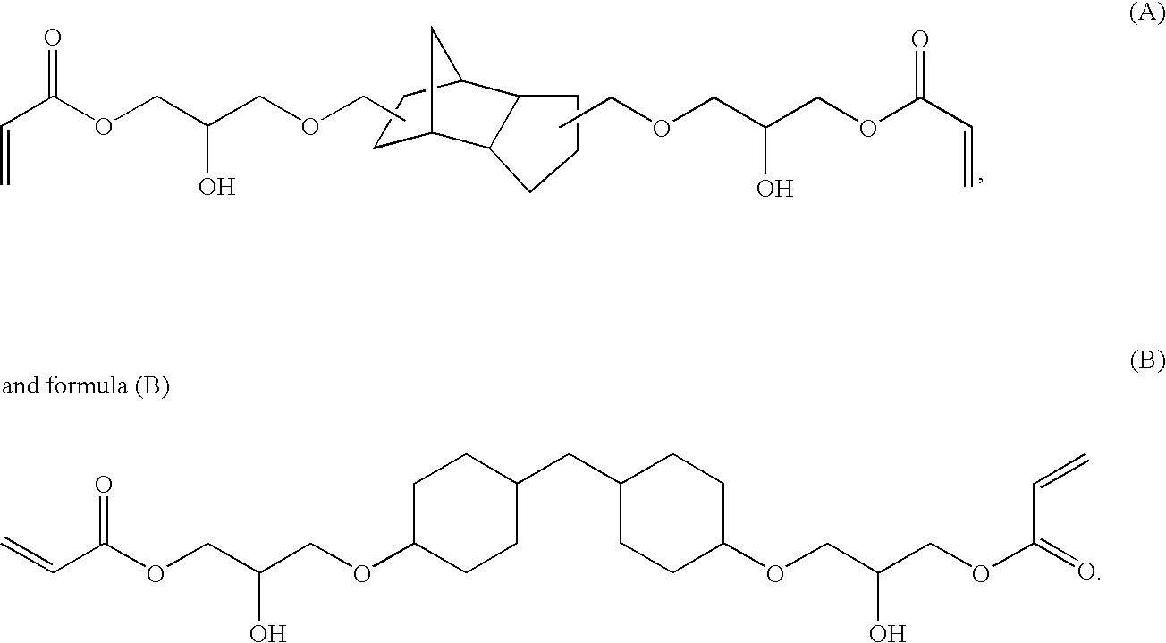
O(CC(COC(C=C)=O)O)CC.C(C(OCC(COCC)O)=O)=C.C1C2C3C(C(C1)C2)CCC3.C(C(OCC(COC1CCC(CC2CCC(OCC(COC(C=C)=O)O)CC2)CC1)O)=O)=C
